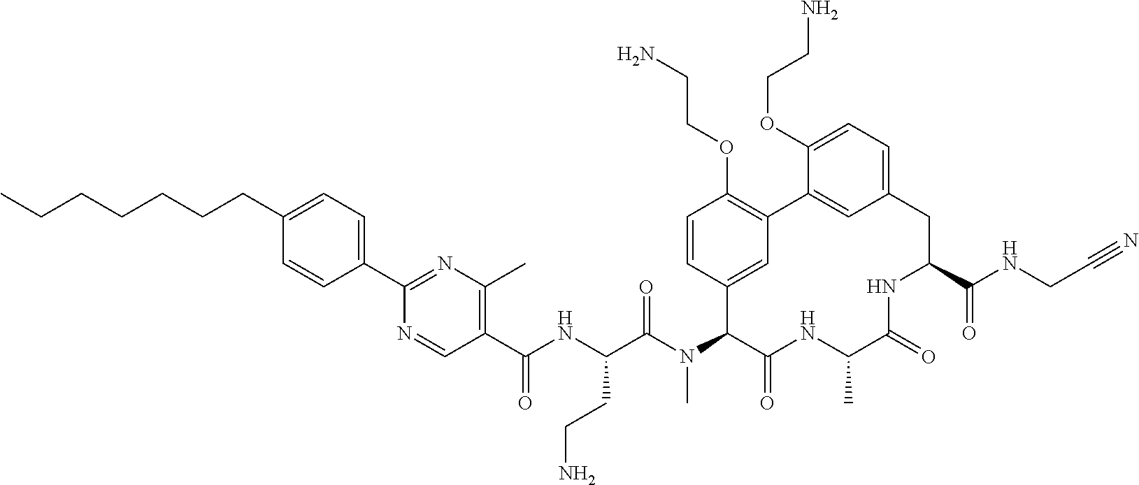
C1(C(NC(C(N(C2C(=O)NC(C)C(=O)NC(C(NCC#N)=O)CC3=CC=C(OCCN)C(=C3)C3=C(OCCN)C=CC2=C3)C)=O)CCN)=O)=C(C)N=C(C2=CC=C(CCCCCCC)C=C2)N=C1
